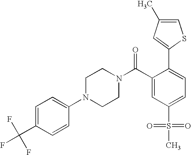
FC(C1=CC=C(N2CCN(C(C3=CC(S(=O)(=O)C)=CC=C3C3=CC(C)=CS3)=O)CC2)C=C1)(F)F
